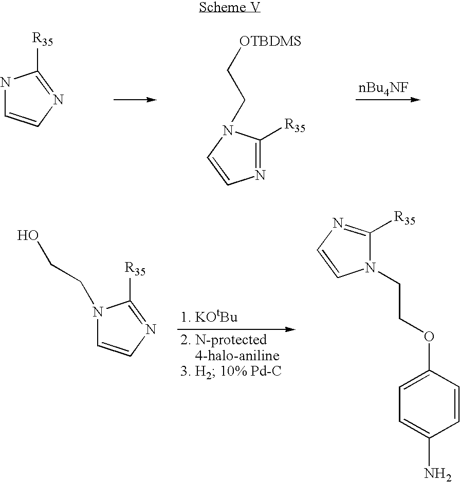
N1C=CN=C1[R35].N1=C([R35])N(CC[OTBDMS])C=C1.N1(CCO)C=CN=C1[R35].N1(CCOC2=CC=C(N)C=C2)C([R35])=NC=C1
